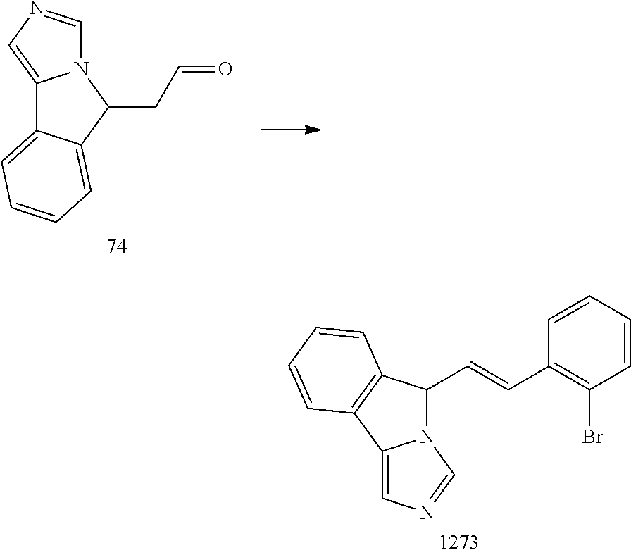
C12=CN=CN1C(CC=O)C1=CC=CC=C21.N12C(C=CC3=C(Br)C=CC=C3)C3=C(C1=CN=C2)C=CC=C3
